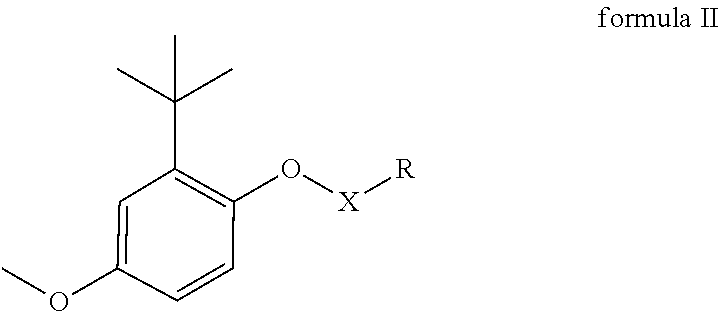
[X]([R])OC1=C(C(C)(C)C)C=C(OC)C=C1
